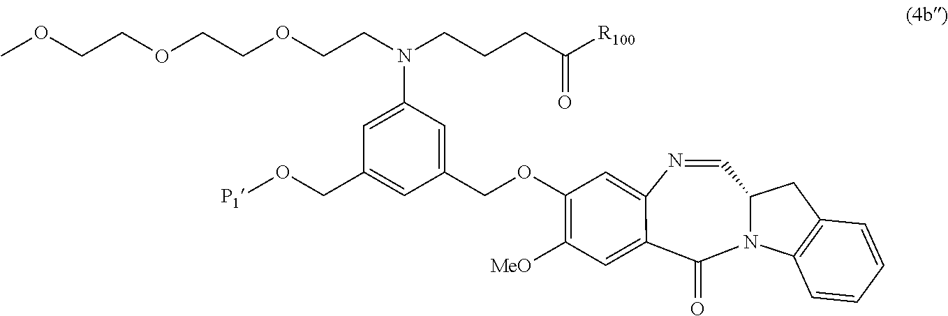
N1=CC2N(C(=O)C3=CC([MeO])=C(OCC4=CC(N(CCCC([R100])=O)CCOCCOCCOC)=CC(CO[P1])=C4)C=C13)C1=C(C2)C=CC=C1
